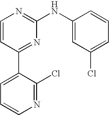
C1(NC2=NC=CC(C3=CC=CN=C3Cl)=N2)=CC(Cl)=CC=C1
